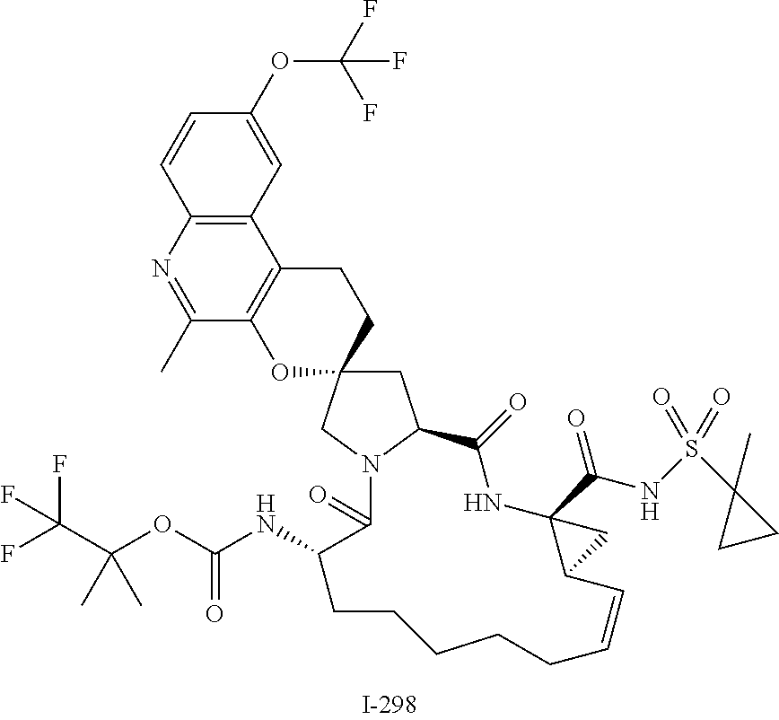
C1C2(CN3C1C(=O)NC1(C(NS(=O)(C4(C)CC4)=O)=O)C(C=CCCCCCC(NC(OC(C(F)(F)F)(C)C)=O)C3=O)C1)CCC1=C(O2)C(C)=NC2=C1C=C(OC(F)(F)F)C=C2
